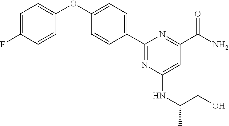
C1=C(F)C=CC(OC2=CC=C(C3=NC(NC(C)CO)=CC(C(N)=O)=N3)C=C2)=C1
